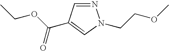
N1=CC(C(OCC)=O)=CN1CCOC
